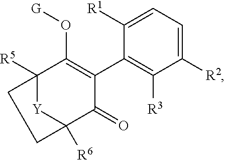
C1([R2])=CC=C([R1])C(C2=C(O[G])C3([R5])[Y]C([R6])(C2=O)CC3)=C1[R3]
